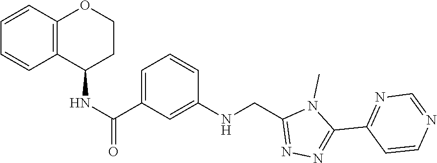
C1(C2=NC=NC=C2)=NN=C(CNC2=CC(C(NC3C4=C(C=CC=C4)OCC3)=O)=CC=C2)N1C
